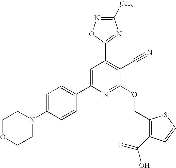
C1OCCN(C2=CC=C(C3=CC(C4=NC(C)=NO4)=C(C#N)C(OCC4=C(C(=O)O)C=CS4)=N3)C=C2)C1
